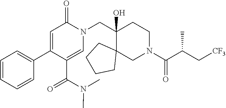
C1=CC=CC(C2=CC(=O)N(CC3(O)C4(CN(C(C(C[CF3])C)=O)CC3)CCCC4)C=C2C(=O)N(C)C)=C1
